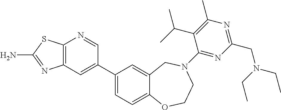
C12=C(C=C(C3=CC=C4C(=C3)CN(C3=NC(CN(CC)CC)=NC(C)=C3C(C)C)CCO4)C=N1)N=C(N)S2
